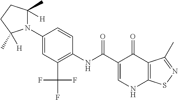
C1=C(C(=O)NC2=C(C(F)(F)F)C=C(N3C([H])(C)CCC3(C)[H])C=C2)C(=O)C2=C(N1)SN=C2C
